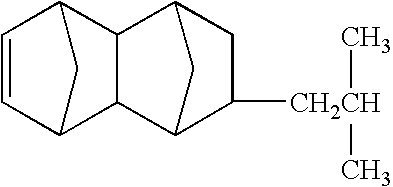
C1=CC2CC1C1C3C([CH2CH](C)C)CC(C21)C3
